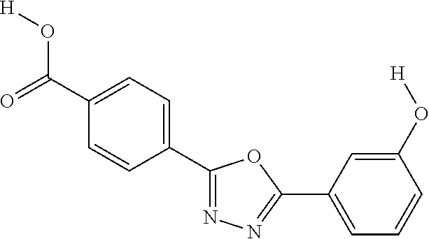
[H]OC(C1=CC=C(C2=NN=C(C3=CC=CC(O[H])=C3)O2)C=C1)=O
